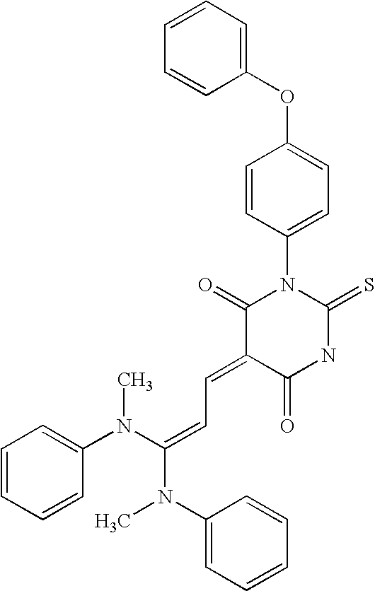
C1(OC2=CC=C(N3C(=O)C(=CC=C(N(C4=CC=CC=C4)C)N(C)C4=CC=CC=C4)C(=O)NC3=S)C=C2)=CC=CC=C1
